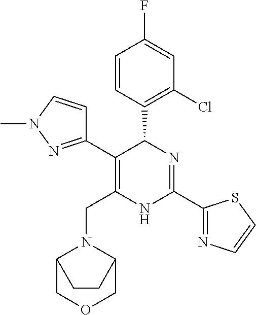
C1=CC(C2C(C3=NN(C)C=C3)=C(CN3C4COCC3CC4)NC(C3=NC=CS3)=N2)=C(Cl)C=C1F
